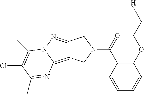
C12=C3N(N=C1CN(C(C1=C(OCCNC)C=CC=C1)=O)C2)C(C)=C(Cl)C(C)=N3
